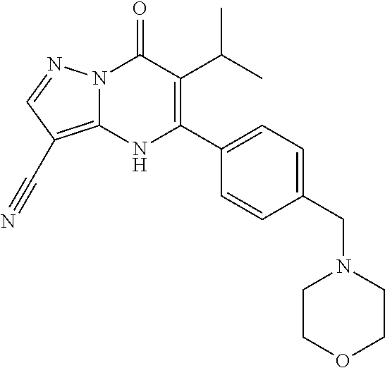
N12C(=C(C#N)C=N1)NC(C1=CC=C(CN3CCOCC3)C=C1)=C(C(C)C)C2=O
